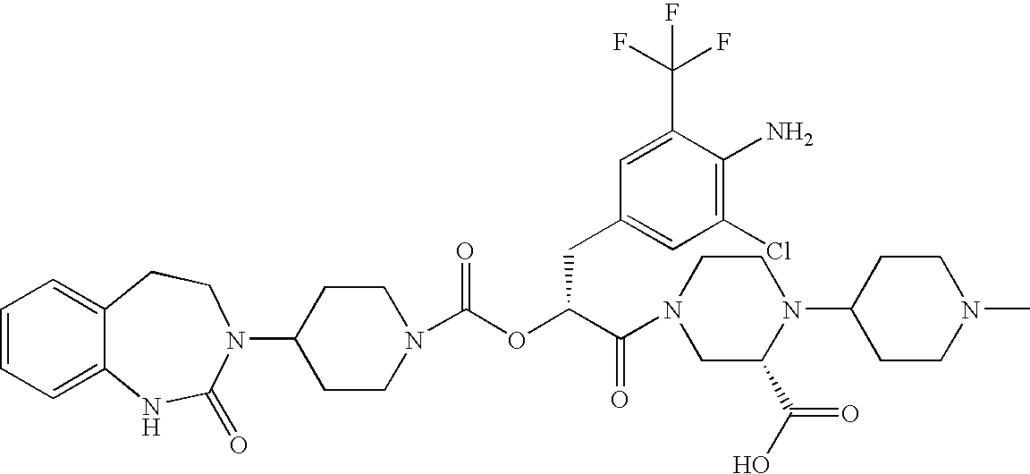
C1(N2C(=O)NC3=CC=CC=C3CC2)CCN(C(OC(C(N2CC(C(O)=O)N(C3CCN(C)CC3)CC2)=O)CC2=CC(Cl)=C(N)C(C(F)(F)F)=C2)=O)CC1
